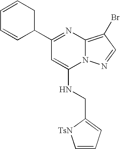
C1(C2=NC3=C(Br)C=NN3C(NCC3=CC=C[TsN]3)=C2)CC=CC=C1
